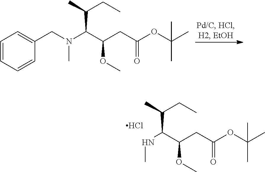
N(C(C(CC(OC(C)(C)C)=O)OC)C(CC)C)C.Cl.C1=CC=CC(CN(C(C(CC(OC(C)(C)C)=O)OC)C(CC)C)C)=C1
